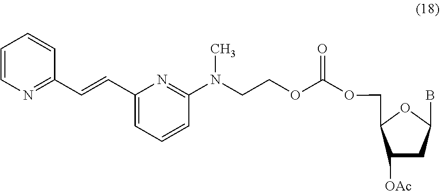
C1=CN=C(C=CC2=CC=CC(N(C)CCOC(OCC3C([OAc])CC(B)O3)=O)=N2)C=C1
